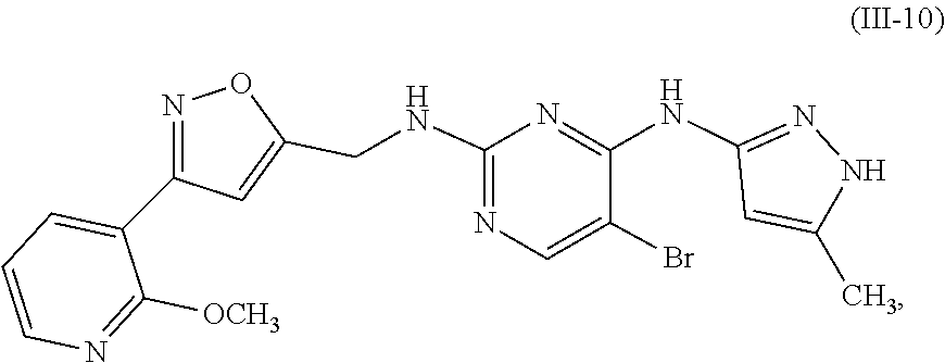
C1(NC2=NC(NCC3=CC(C4=CC=CN=C4[OCH3])=NO3)=NC=C2Br)=NNC(C)=C1
